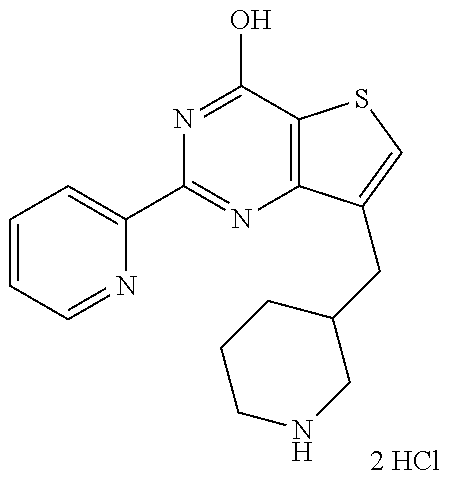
C1=CC=NC(C2=NC3=C(C(O)=N2)SC=C3CC2CCCNC2)=C1
